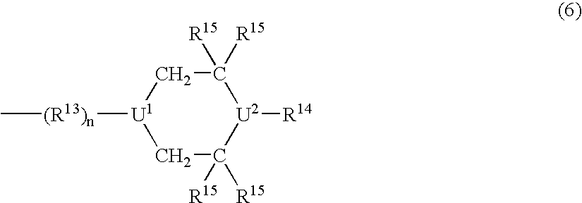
[U1]1([(R13)n]C)CC([R15])([R15])[U2]([R14])C([R15])([R15])C1
